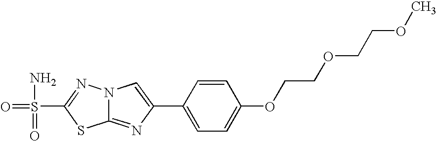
C12=NC(C3=CC=C(OCCOCCOC)C=C3)=CN1N=C(S(=O)(N)=O)S2
